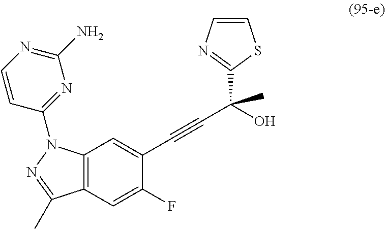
C12=C(C=C(F)C(C#CC(O)(C)C3=NC=CS3)=C1)C(C)=NN2C1=NC(N)=NC=C1
